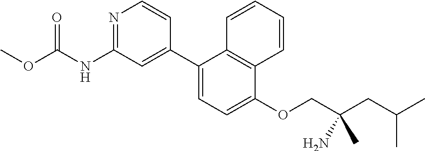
N1=C(NC(OC)=O)C=C(C2=CC=C(OCC(CC(C)C)(N)C)C3=C2C=CC=C3)C=C1
